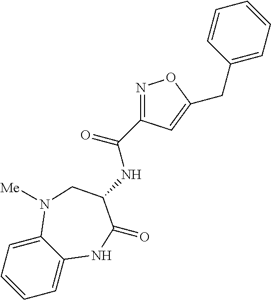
C1=CC=C2C(=C1)NC(=O)C(NC(=O)C1=NOC(CC3=CC=CC=C3)=C1)CN2[Me]
